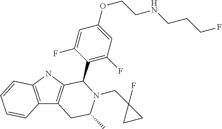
C12=C(NC3=C1CC(C)N(CC1(F)CC1)C3C1=C(F)C=C(OCCNCCCF)C=C1F)C=CC=C2
